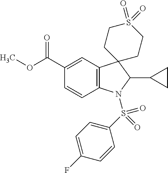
C12=C(C=C(C(OC)=O)C=C1)C1(C(C3CC3)N2S(C2=CC=C(F)C=C2)(=O)=O)CCS(=O)(=O)CC1
